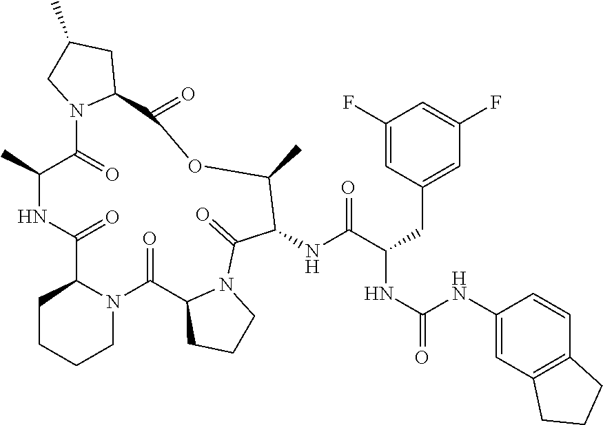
C1CCCN2C1C(=O)NC(C)C(=O)N1C(CC(C)C1)C(=O)OC(C)C(NC(C(CC1=CC(F)=CC(F)=C1)NC(=O)NC1=CC3=C(C=C1)CCC3)=O)C(=O)N1C(C2=O)CCC1
